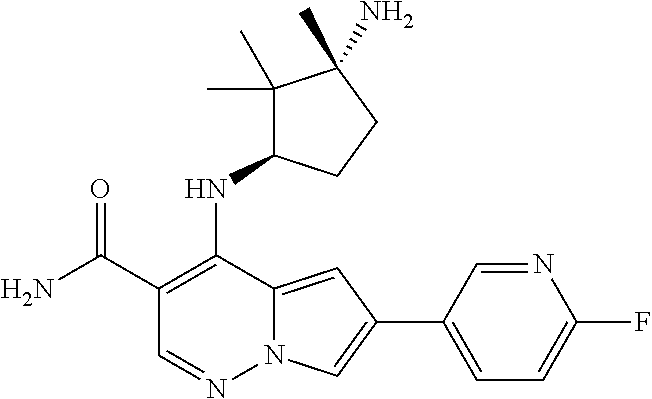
N12C(=CC(C3=CC=C(F)N=C3)=C1)C(NC1C(C)(C)C(C)(N)CC1)=C(C(N)=O)C=N2
